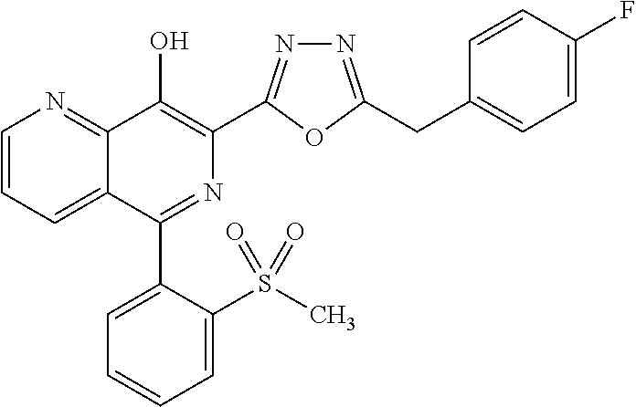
C1=CC=C2C(=N1)C(O)=C(C1=NN=C(CC3=CC=C(F)C=C3)O1)N=C2C1=CC=CC=C1S(C)(=O)=O
